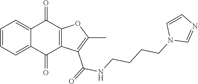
C1=C2C(=CC=C1)C(=O)C1=C(C2=O)C(C(NCCCCN2C=NC=C2)=O)=C(C)O1
